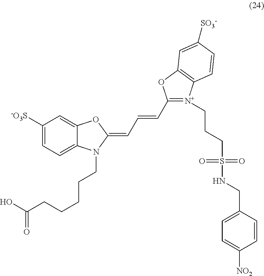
C1(C=CC=C2OC3=CC([-O3S])=CC=C3N2CCCCCC(O)=O)=[N+](CCCS(NCC2=CC=C([NO2])C=C2)(=O)=O)C2=C(O1)C=C([SO3-])C=C2
